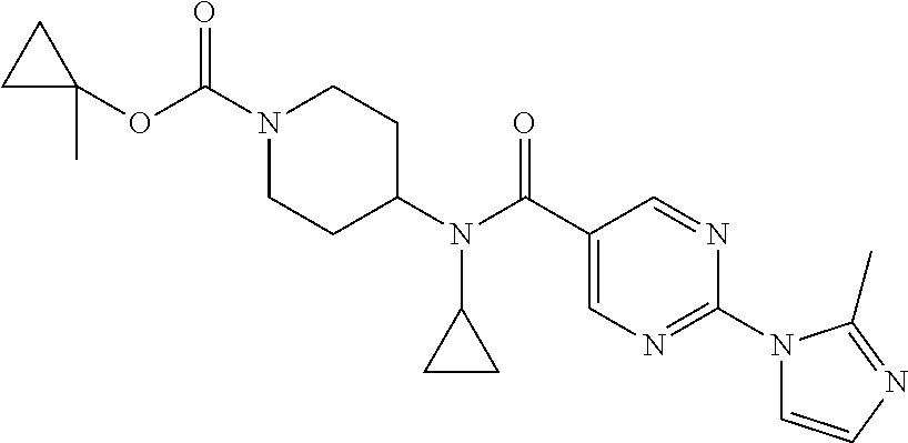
N1(C(OC2(C)CC2)=O)CCC(N(C(C2=CN=C(N3C=CN=C3C)N=C2)=O)C2CC2)CC1
